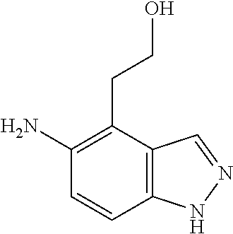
C1(N)=C(CCO)C2=C(C=C1)NN=C2
